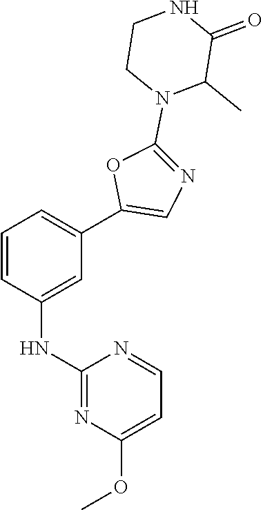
C1(C2=CN=C(N3C(C)C(=O)NCC3)O2)=CC=CC(NC2=NC(OC)=CC=N2)=C1
